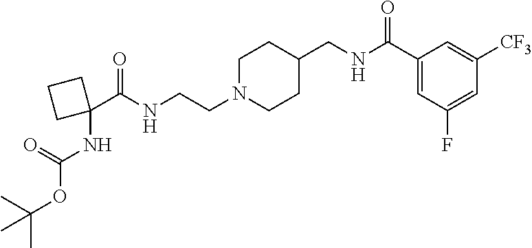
C1N(CCNC(C2(NC(OC(C)(C)C)=O)CCC2)=O)CCC(CNC(C2=CC(F)=CC([CF3])=C2)=O)C1
